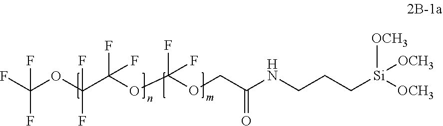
FC(OC(C(OC(OCC(NCCC[Si]([OCH3])([OCH3])[OCH3])=O)(F)F)(F)F)(F)F)(F)F
